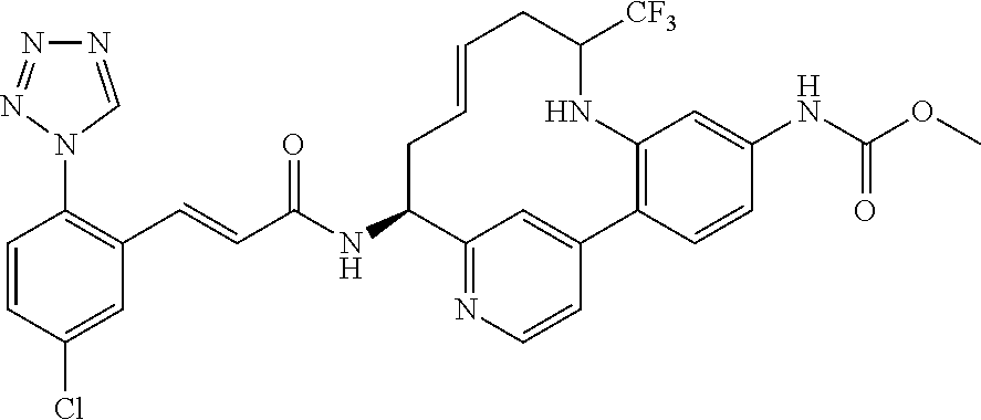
C1=CC(Cl)=CC(C=CC(NC2C3=NC=CC(=C3)C3=C(C=C(NC(OC)=O)C=C3)NC([CF3])CC=CC2)=O)=C1N1C=NN=N1
